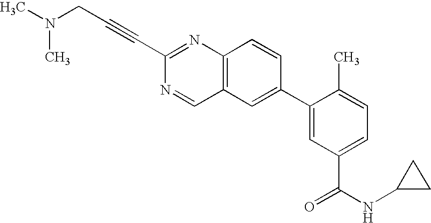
C12=C(C=C(C3=CC(C(NC4CC4)=O)=CC=C3C)C=C1)C=NC(C#CCN(C)C)=N2
